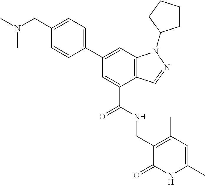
CN(CC1=CC=C(C2=CC3=C(C(C(=O)NCC4=C(C)C=C(C)NC4=O)=C2)C=NN3C2CCCC2)C=C1)C
